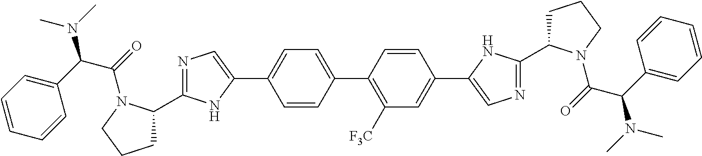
C1=CC(C2=C([F3C])C=C(C3=CN=C(C4CCCN4C(C(C4=CC=CC=C4)N(C)C)=O)N3)C=C2)=CC=C1C1=CN=C(C2CCCN2C(=O)C(C2=CC=CC=C2)N(C)C)N1
